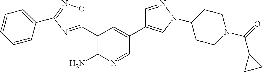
C1(C2=NC(C3=CC=CC=C3)=NO2)=C(N)N=CC(C2=CN(C3CCN(C(=O)C4CC4)CC3)N=C2)=C1
